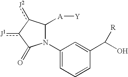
N1(C2=CC=CC(C(O)[R])=C2)C([A][Y])c([J2])-c([J1])C1=O
